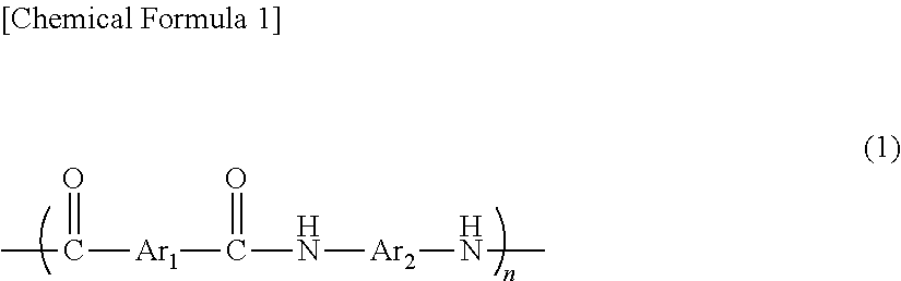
CC([Ar1]C(N[Ar2]NC)=O)=O
